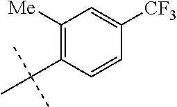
C1=CC([CF3])=CC([Me])=C1C(C)(C)C
